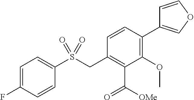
C1=C(F)C=CC(S(CC2=C(C([OMe])=O)C(OC)=C(C3=COC=C3)C=C2)(=O)=O)=C1
